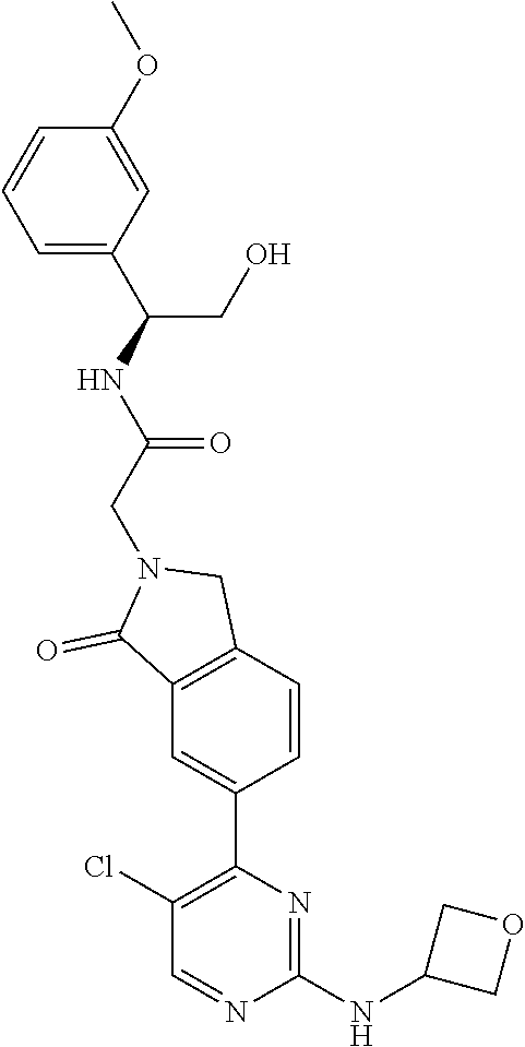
C1(Cl)=C(C2=CC3=C(C=C2)CN(CC(NC(CO)C2=CC=CC(OC)=C2)=O)C3=O)N=C(NC2COC2)N=C1
